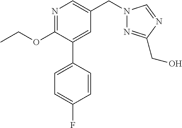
C1(OCC)=NC=C(CN2N=C(CO)N=C2)C=C1C1=CC=C(F)C=C1
